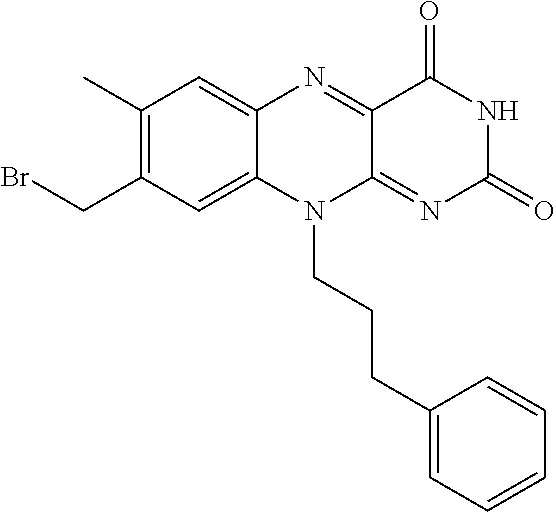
C1(C)=C(CBr)C=C2C(=C1)N=C1C(=NC(=O)NC1=O)N2CCCC1=CC=CC=C1
